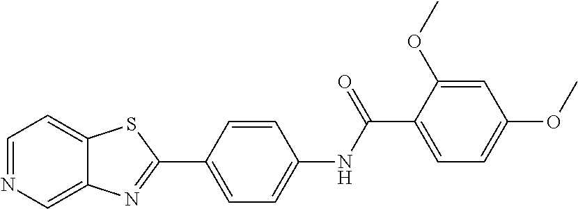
C1=NC=C2C(=C1)SC(C1=CC=C(NC(C3=CC=C(OC)C=C3OC)=O)C=C1)=N2
